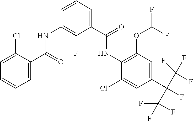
N(C1=C(OC(F)F)C=C(C(F)(C(F)(F)F)C(F)(F)F)C=C1Cl)C(C1=CC=CC(NC(C2=CC=CC=C2Cl)=O)=C1F)=O
